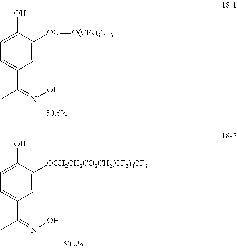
C1=C([OC]=[O(CF2)6CF3])C(O)=CC=C1C(C)=NO.C1=C([OCH2CH2CO2CH2(CF2)8CF3])C(O)=CC=C1C(C)=NO
